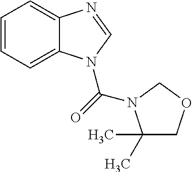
C1=CC=C2C(=C1)N=CN2C(=O)N1C(C)(C)COC1
